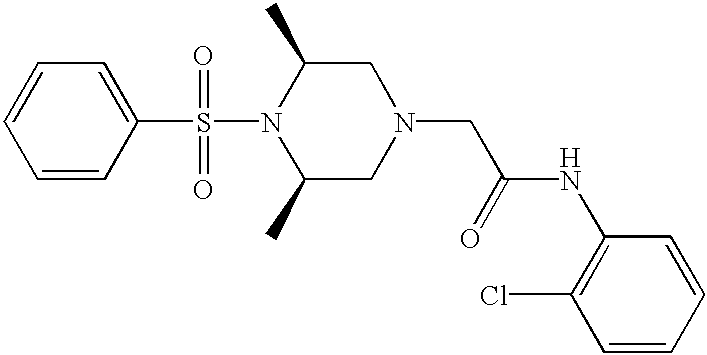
C1=CC(S(=O)(=O)N2C(C)CN(CC(NC3=C(Cl)C=CC=C3)=O)CC2C)=CC=C1
